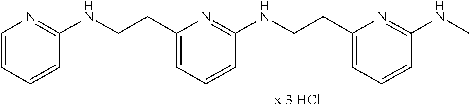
C1=CC=CC(NCCC2=CC=CC(NCCC3=CC=CC(NC)=N3)=N2)=N1
